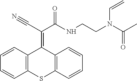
C1=CC2=C(C=C1)SC1=C(C2=C(C#N)C(NCCN(C(C)=O)C=C)=O)C=CC=C1
